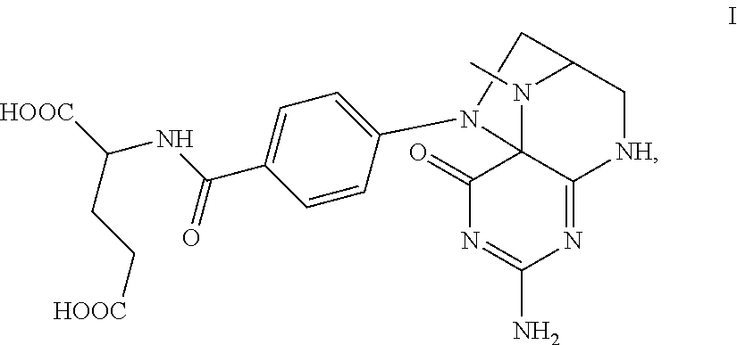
C1=CC(N2C34N(C)C(C[NH]C3=NC(N)=NC4=O)C2)=CC=C1C(NC(CC[HOOC])[HOOC])=O
